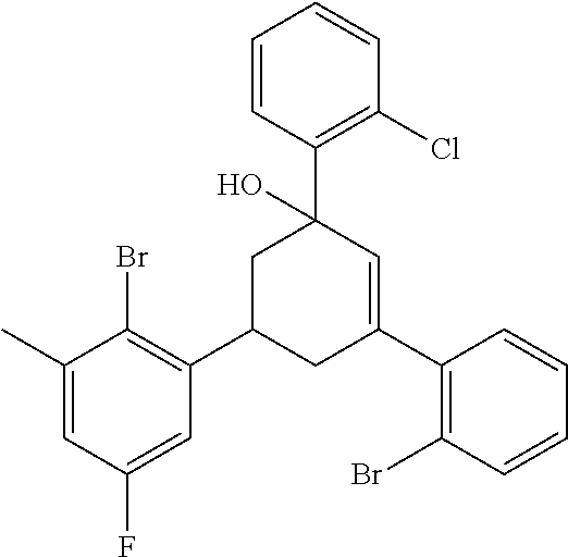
C1=C(C)C(Br)=C(C2CC(C3=C(Br)C=CC=C3)=CC(C3=C(Cl)C=CC=C3)(O)C2)C=C1F
